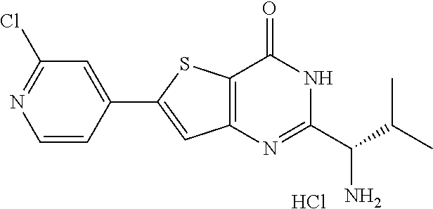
C1(Cl)=NC=CC(C2=CC3=C(S2)C(=O)NC(C(C(C)C)N)=N3)=C1.Cl
